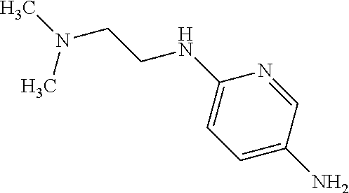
C1=C(N)C=NC(NCCN(C)C)=C1
